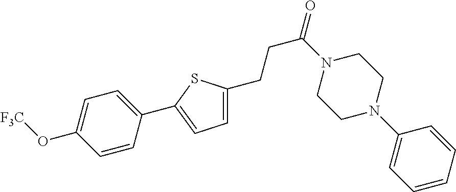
C1=C(O[F3C])C=CC(C2=CC=C(CCC(=O)N3CCN(C4=CC=CC=C4)CC3)S2)=C1
